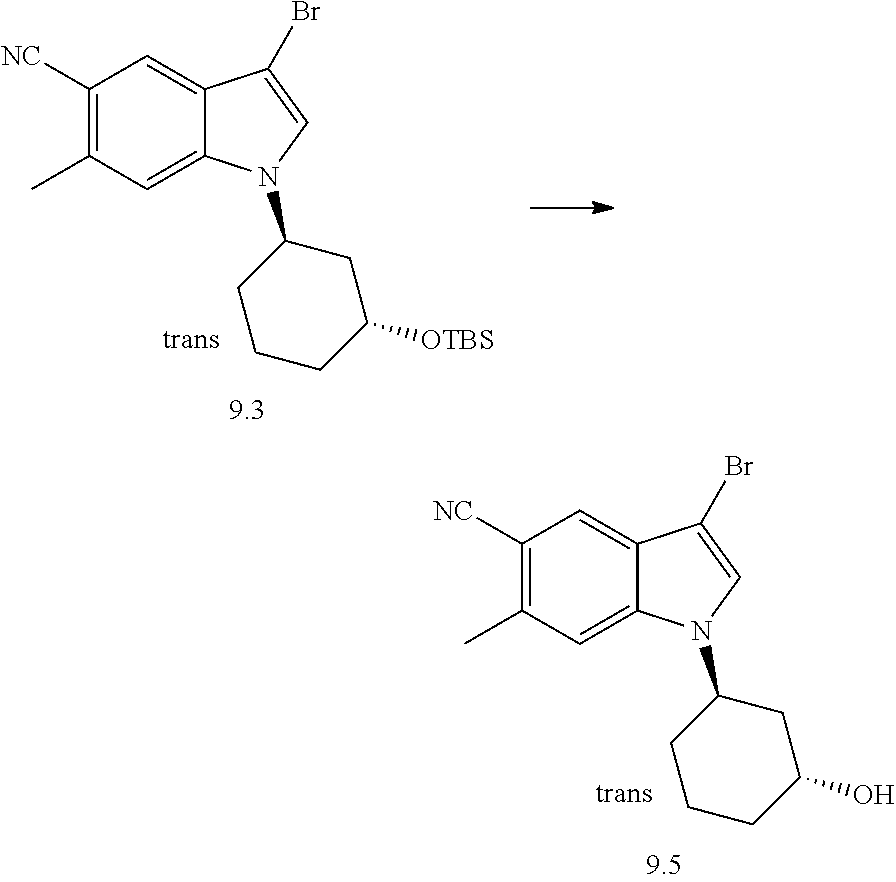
C1([NC])=C(C)C=C2C(=C1)C(Br)=CN2C1CCCC(O)C1.C1([NC])=C(C)C=C2C(=C1)C(Br)=CN2C1CCCC([OTBS])C1
